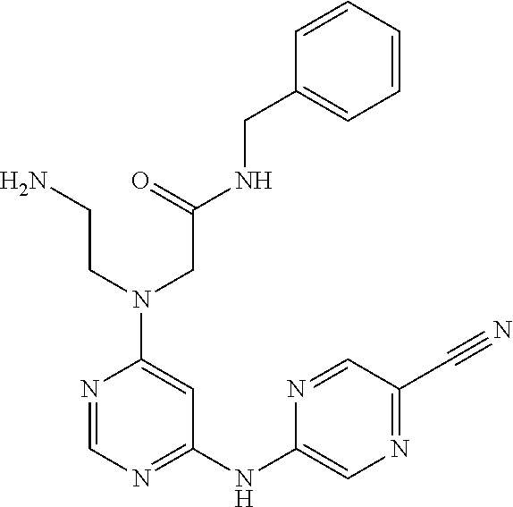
N1=CN=C(NC2=CN=C(C#N)C=N2)C=C1N(CCN)CC(NCC1=CC=CC=C1)=O
